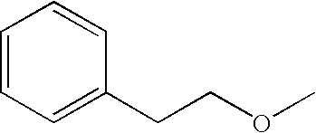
C1=CC=C(CCOC)C=C1
